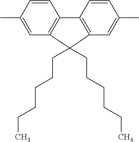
C1=C(C)C=CC2=C1C(CCCCCC)(CCCCCC)C1=C2C=CC(C)=C1
